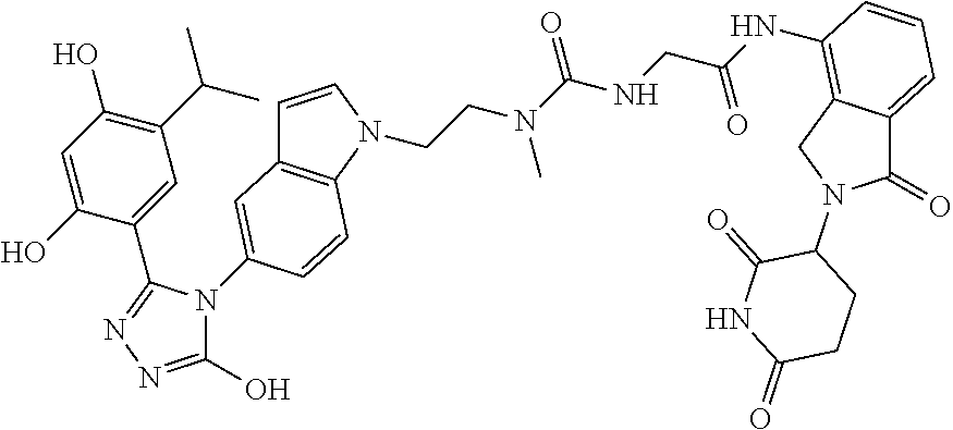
N1(C2=CC3=C(N(CCN(C(NCC(NC4=C5C(=CC=C4)C(=O)N(C4C(=O)NC(=O)CC4)C5)=O)=O)C)C=C3)C=C2)C(O)=NN=C1C1=CC(C(C)C)=C(O)C=C1O
